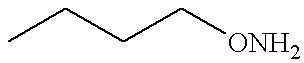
CCCC[ONH2]
